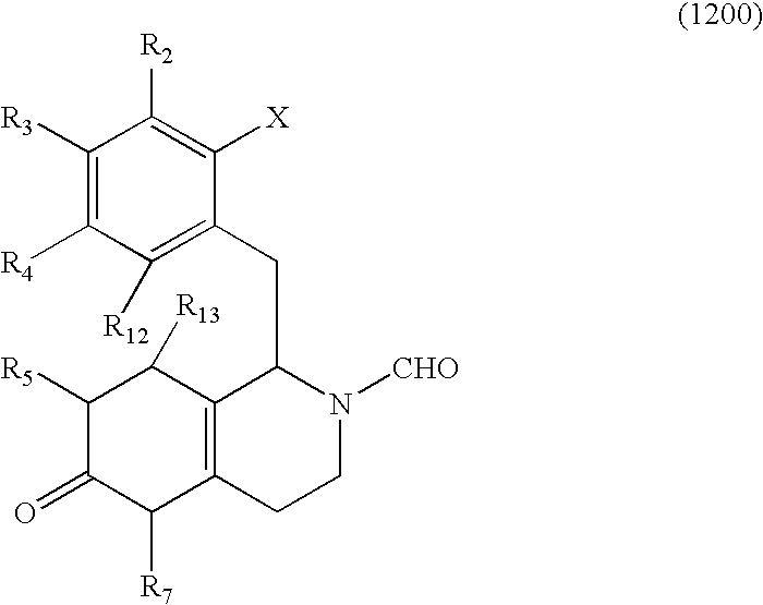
C1([R3])=C([R4])C([R12])=C(CC2C3=C(CCN2[CHO])C([R7])C(=O)C([R5])C3[R13])C([X])=C1[R2]
